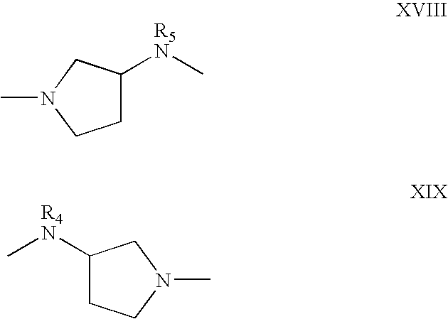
C1C([R5N]C)CN(C)C1.C1([R4N]C)CCN(C)C1
